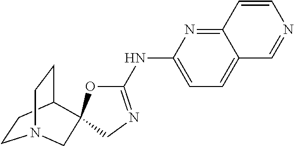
C1CC2CCN1CC21OC(NC2=CC=C3C(=N2)C=CN=C3)=NC1
